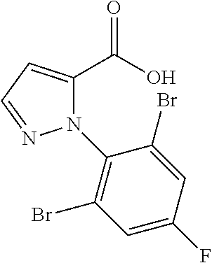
C(O)(=O)C1=CC=NN1C1=C(Br)C=C(F)C=C1Br
